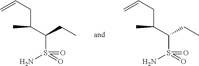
NS(C(CC)C(CC=C)C)(=O)=O.NS(C(CC)C(CC=C)C)(=O)=O
